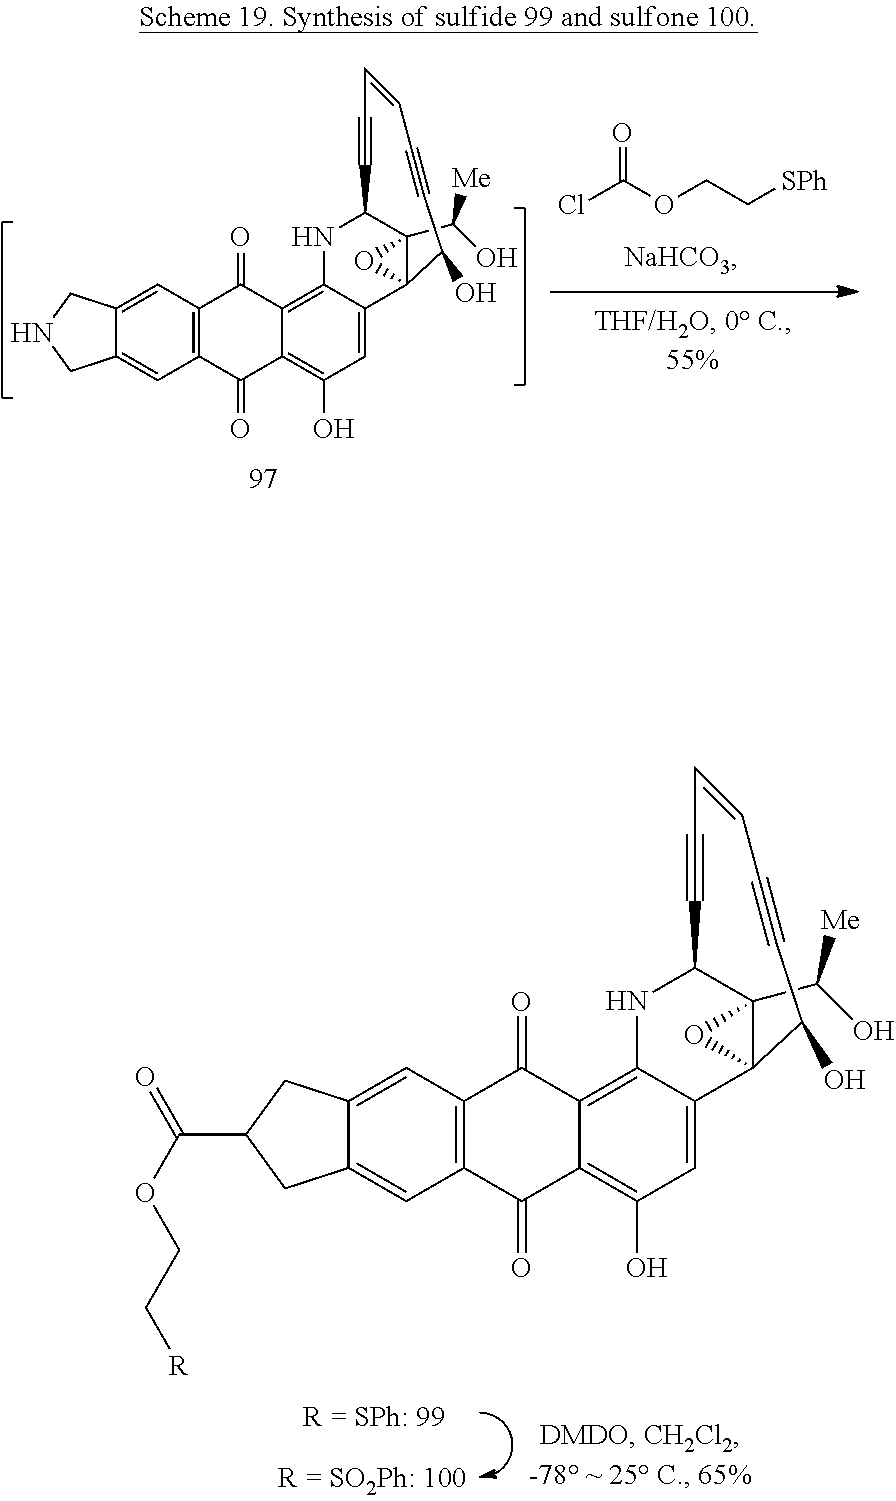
C12=CC3=C(C=C1CNC2)C(=O)C1=C(O)C=C2C(=C1C3=O)NC1C3(C([Me])O)C2(O3)C(O)C#CC=CC#C1.ClC(OCC[SPh])=O.C12=CC3=C(C=C1CC(C(=O)OCC[R])C2)C(=O)C1=C(O)C=C2C(=C1C3=O)NC1C3(C([Me])O)C2(O3)C(O)C#CC=CC#C1
